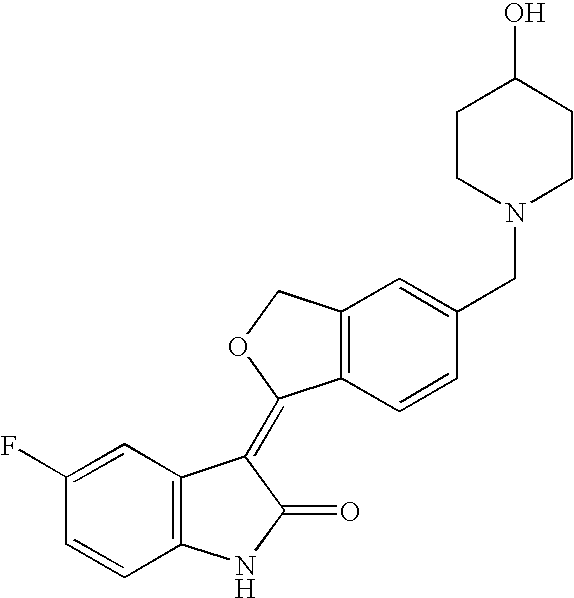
C1=C(F)C=CC2=C1C(=C1C3=C(C=C(CN4CCC(O)CC4)C=C3)CO1)C(=O)N2
